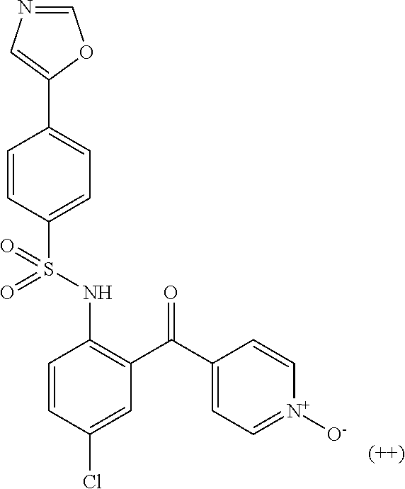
C1=CC(S(NC2=C(C(C3=CC=[N+]([O-])C=C3)=O)C=C(Cl)C=C2)(=O)=O)=CC=C1C1=CN=CO1
